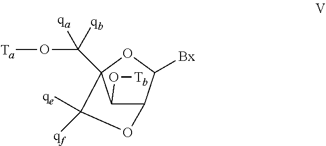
C1([qe])([qf])C2(C(O[Ta])([qa])[qb])C(O[Tb])C(C([Bx])O2)O1
